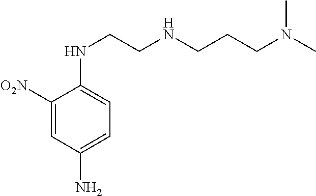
C1([O2N])=CC(N)=CC=C1NCCNCCCN(C)C
